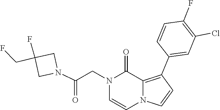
N1(CC(N2CC(CF)(F)C2)=O)C=CN2C=CC(C3=CC(Cl)=C(F)C=C3)=C2C1=O
